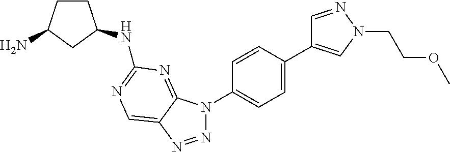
N1=NC2=CN=C(NC3CCC(N)C3)N=C2N1C1=CC=C(C2=CN(CCOC)N=C2)C=C1
